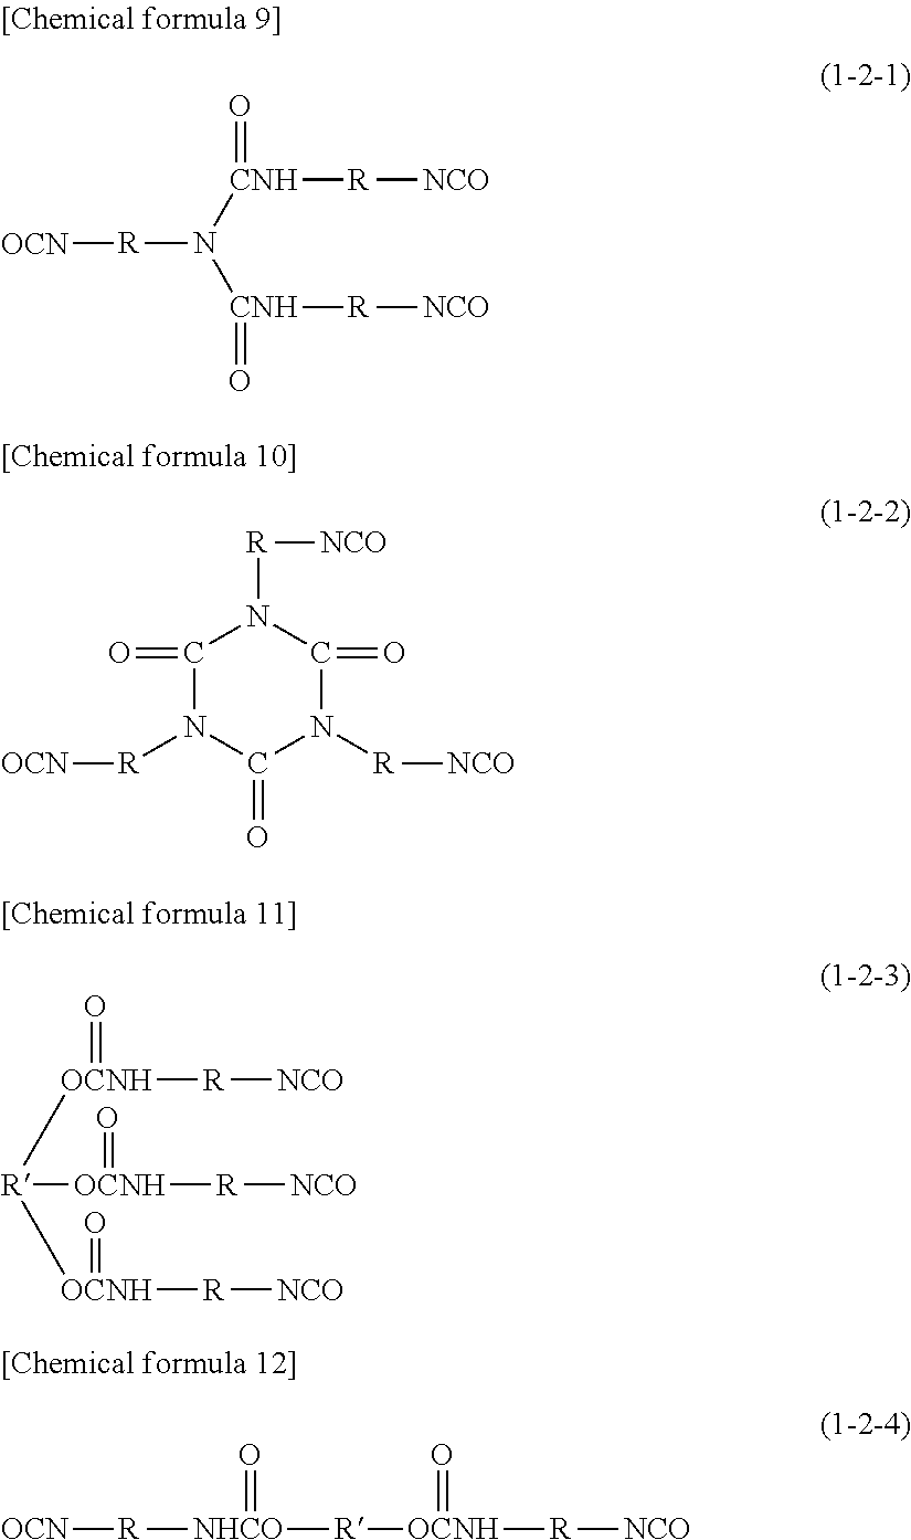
[CNH](N([CNH](=O)[R][NCO])[R][OCN])(=O)[R][NCO].C1(=O)N([R][NCO])C(=O)N([R][NCO])C(=O)N1[R][OCN].[OCNH]([R]([OCNH]([R][NCO])=O)[OCNH]([R][NCO])=O)([R][NCO])=O.[R]([NHCO]([R][OCNH](=O)[R][NCO])=O)[OCN]
